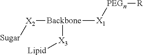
[Backbone]([X2][Sugar])([X3][Lipid])[X1][PEGn][R]
